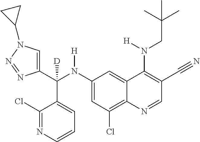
C1(N(C(C2=CN(C3CC3)N=N2)(C2=CC=CN=C2Cl)[D])[H])=CC(Cl)=C2C(=C1)C(N(CC(C)(C)C)[H])=C(C#N)C=N2
